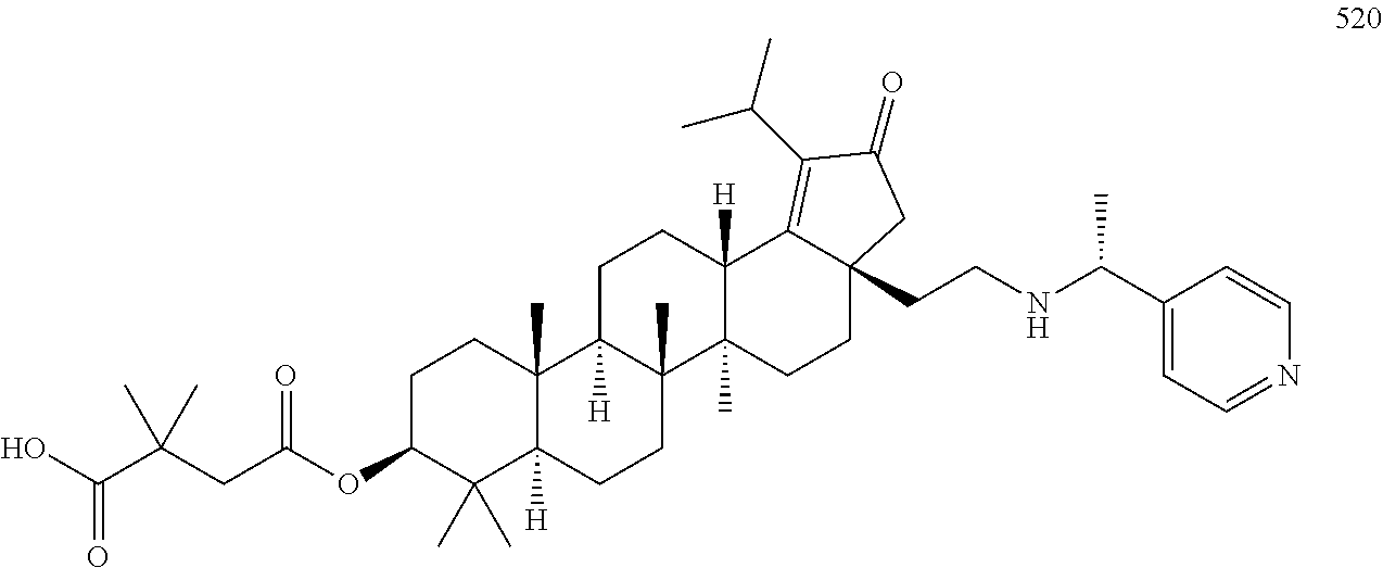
C1C(OC(=O)CC(C(=O)O)(C)C)C(C)(C)C2([H])C(C)(C1)C1([H])C(C)(CC2)C2(C)C([H])(CC1)C1=C(C(C)C)C(=O)CC1(CCNC(C1=CC=NC=C1)C)CC2
